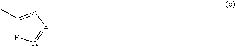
B1[A]=[A][A]=C1C
